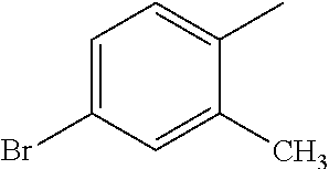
C1=C(Br)C=C(C)C(C)=C1
